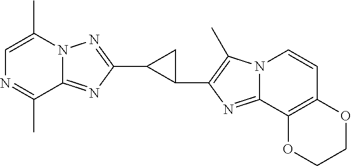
C12=NC(C3C(C4=C(C)N5C(=N4)C4=C(C=C5)OCCO4)C3)=NN1C(C)=CN=C2C
